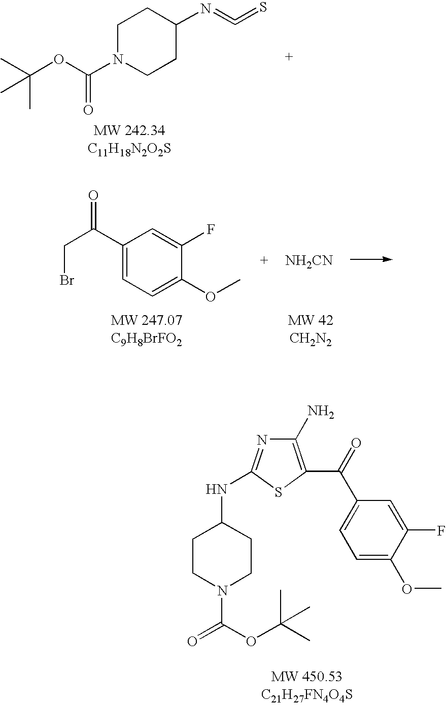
CC(OC(N1CCC(N=C=S)CC1)=O)(C)C.C1CN(C(OC(C)(C)C)=O)CCC1NC1=NC(N)=C(C(C2=CC=C(OC)C(F)=C2)=O)S1.C1(C(CBr)=O)=CC=C(OC)C(F)=C1.[NH2CN]
